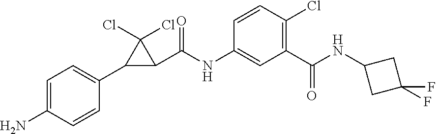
C1=C(N)C=CC(C2C(C(NC3=CC(C(NC4CC(F)(F)C4)=O)=C(Cl)C=C3)=O)C2(Cl)Cl)=C1
